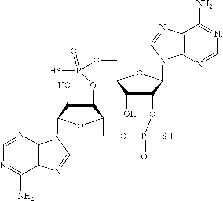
C1=NC2=C(C(N)=N1)N=CN2C1C(O)C2C(O1)COP(S)(=O)OC1C(O)C(OC1N1C3=C(C(N)=NC=N3)N=C1)COP(S)(=O)O2
